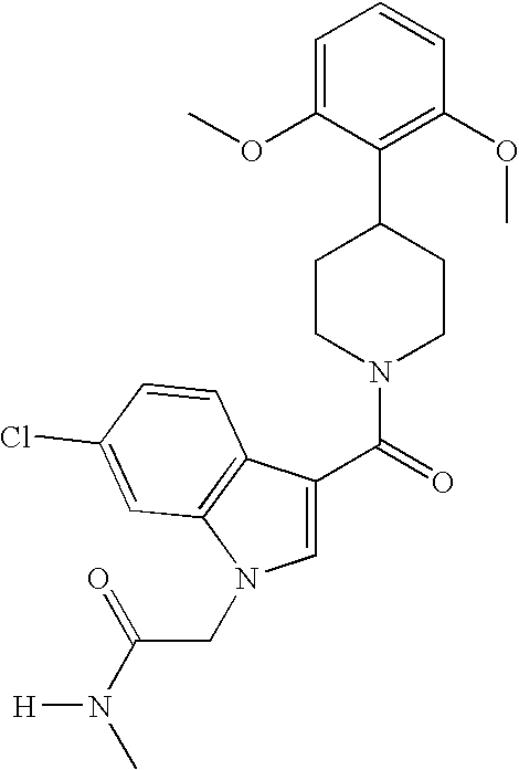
C1=C(C(=O)N2CCC(C3=C(OC)C=CC=C3OC)CC2)C2=C(N1CC(=O)N(C)[H])C=C(Cl)C=C2
